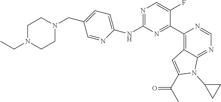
C1(NC2=CC=C(CN3CCN(CC)CC3)C=N2)=NC=C(F)C(C2=C3C(=NC=N2)N(C2CC2)C(C(=O)C)=C3)=N1
